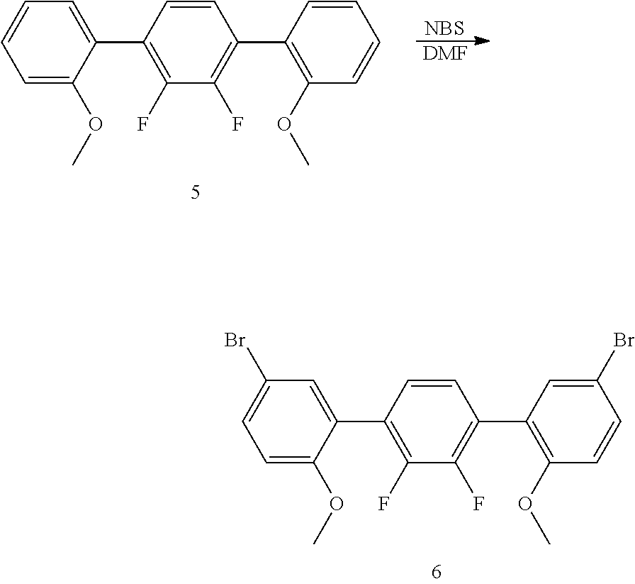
C1(Br)=CC=C(OC)C(C2=C(F)C(F)=C(C3=C(OC)C=CC(Br)=C3)C=C2)=C1.C1=CC=C(OC)C(C2=C(F)C(F)=C(C3=C(OC)C=CC=C3)C=C2)=C1.[NBS].[DMF]
